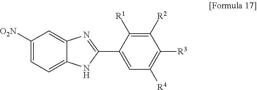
C1(C2=NC3=CC([O2N])=CC=C3N2)=CC([R4])=C([R3])C([R2])=C1[R1]
